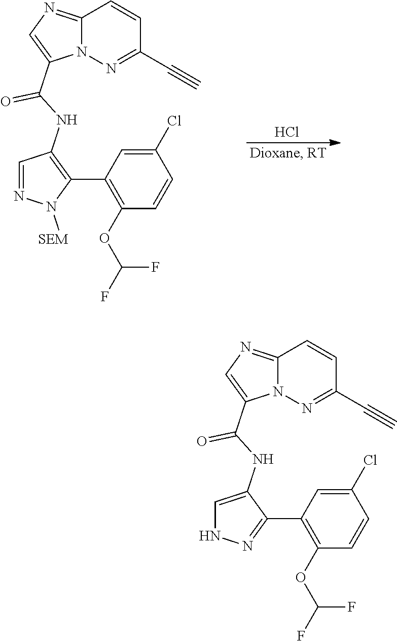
C12=NC=C(C(=O)NC3=C(C4=C(OC(F)F)C=CC(Cl)=C4)N([SEM])N=C3)N1N=C(C#C)C=C2.Cl.C12=NC=C(C(=O)NC3=CNN=C3C3=C(OC(F)F)C=CC(Cl)=C3)N1N=C(C#C)C=C2
